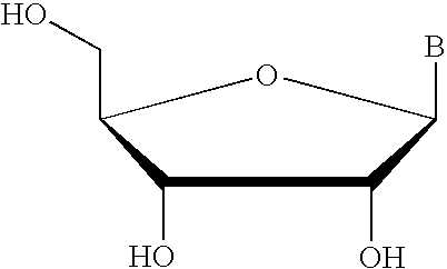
C1(O)C(CO)OC(B)C1O
